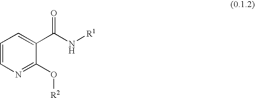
C1=CN=C(O[R2])C(C(N[R1])=O)=C1
